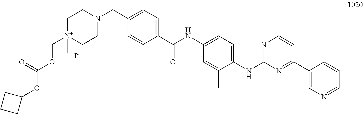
C1CCC1OC(OC[N+]1(C)CCN(CC2=CC=C(C(NC3=CC=C(NC4=NC=CC(C5=CN=CC=C5)=N4)C(C)=C3)=O)C=C2)CC1)=O.[I-]
